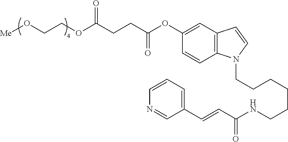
C(CCCCCNC(C=CC1=CC=CN=C1)=O)N1C2=C(C=C1)C=C(OC(CCC(OCCO[Me])=O)=O)C=C2
